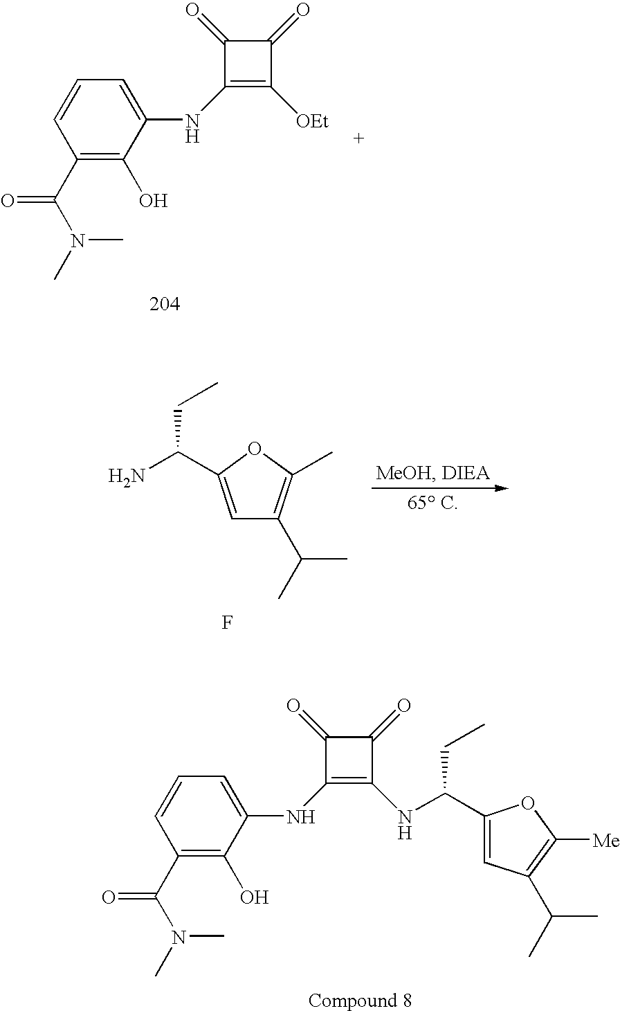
C1(=O)C(NC2=CC=CC(C(N(C)C)=O)=C2O)=C([OEt])C1=O.C1=C(C(N)CC)OC(C)=C1C(C)C.F.C1(=O)C(NC2=CC=CC(C(N(C)C)=O)=C2O)=C(NC(CC)C2=CC(C(C)C)=C([Me])O2)C1=O
